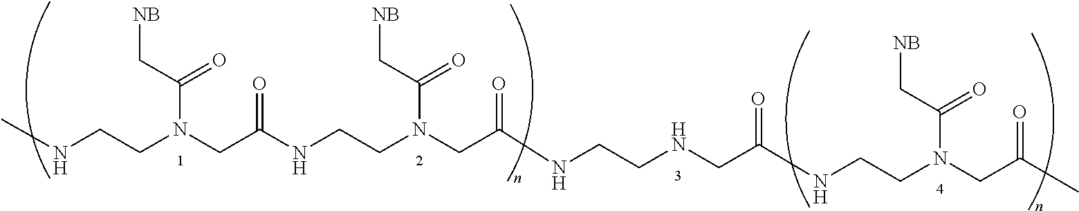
CNCCN(CC(NCCN(CC(NCCNCC(=O)NCCN(CC(C)=O)C(C[NB])=O)=O)C(C[NB])=O)=O)C(=O)C[NB]
